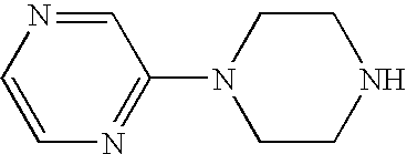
C1=NC=CN=C1N1CCNCC1
